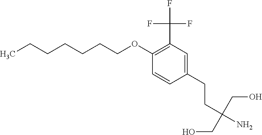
C1(OCCCCCCC)=C(C(F)(F)F)C=C(CCC(N)(CO)CO)C=C1
